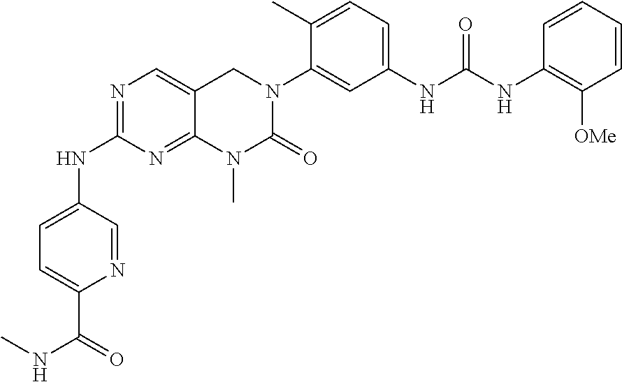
N1=C(NC2=CC=C(C(NC)=O)N=C2)N=C2C(=C1)CN(C1=CC(NC(NC3=C([OMe])C=CC=C3)=O)=CC=C1C)C(=O)N2C
